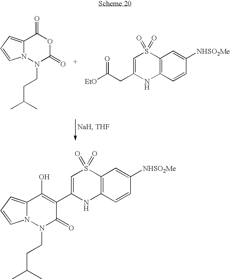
N12C(=CC=C1)C(=O)OC(=O)N2CCC(C)C.[EtO]C(CC1=CS(=O)(=O)C2=C(N1)C=CC([NHSO2Me])=C2)=O.N12C(=CC=C1)C(O)=C(C1=CS(=O)(=O)C3=C(N1)C=CC([NHSO2Me])=C3)C(=O)N2CCC(C)C
